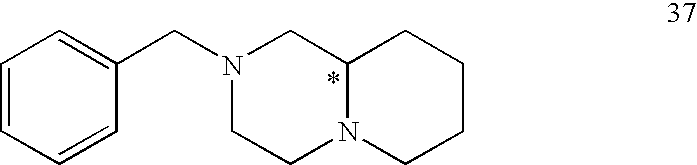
C1=CC=CC(CN2CCN3C(C2)CCCC3)=C1
